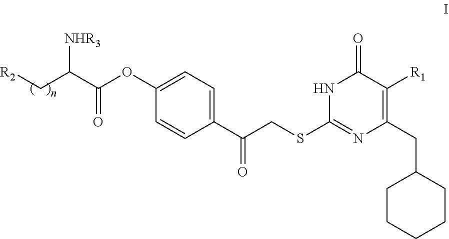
C1CCCCC1CC1=C([R1])C(=O)NC(SCC(C2=CC=C(OC(C(C[R2])[NHR3])=O)C=C2)=O)=N1
